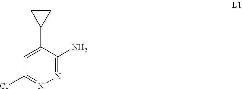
C1(Cl)=NN=C(N)C(C2CC2)=C1
